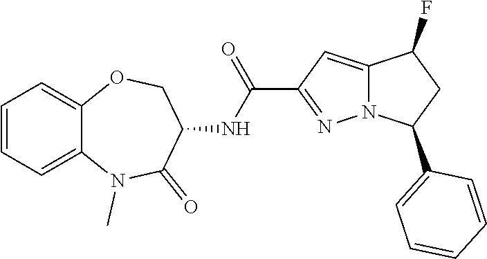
C1=CC=C2C(=C1)OCC(NC(C1=NN3C(=C1)C(F)CC3C1=CC=CC=C1)=O)C(=O)N2C
